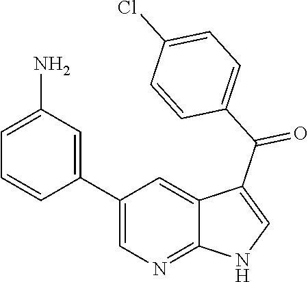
C1(C2=CC(N)=CC=C2)=CN=C2C(=C1)C(C(C1=CC=C(Cl)C=C1)=O)=CN2
